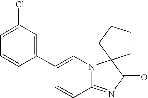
C1=C(Cl)C=C(C2=CN3C(=NC(=O)C34CCCC4)C=C2)C=C1
